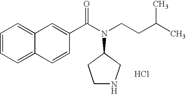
C12=CC=CC=C1C=CC(C(N(CCC(C)C)C1CCNC1)=O)=C2.Cl
